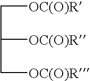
C(C([OC(O)R])C[OC(O)R])[OC(O)R]
